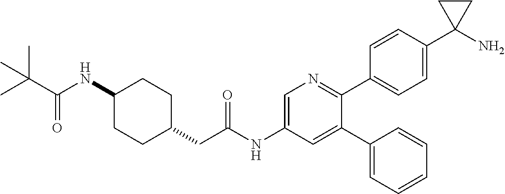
C(=O)(C(C)(C)C)NC1CCC(CC(NC2=CN=C(C3=CC=C(C4(N)CC4)C=C3)C(C3=CC=CC=C3)=C2)=O)CC1
